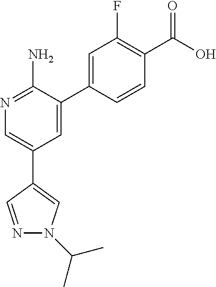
C1(C2=CN(C(C)C)N=C2)=CN=C(N)C(C2=CC(F)=C(C(O)=O)C=C2)=C1
